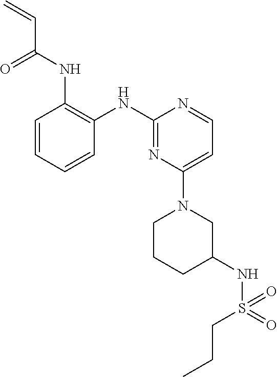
C1(NC2=C(NC(C=C)=O)C=CC=C2)=NC(N2CCCC(NS(=O)(CCC)=O)C2)=CC=N1
